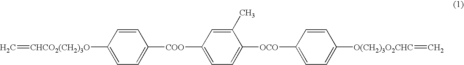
C=[CHCO2(CH2)3O]C1=CC=C([COO]C2=CC=C([OCO]C3=CC=C([O(CH2)3O2CHC]=C)C=C3)C(C)=C2)C=C1
